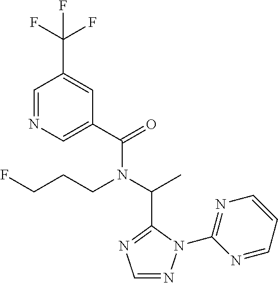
C1(C(=O)N(C(C)C2=NC=NN2C2=NC=CC=N2)CCCF)=CN=CC(C(F)(F)F)=C1
